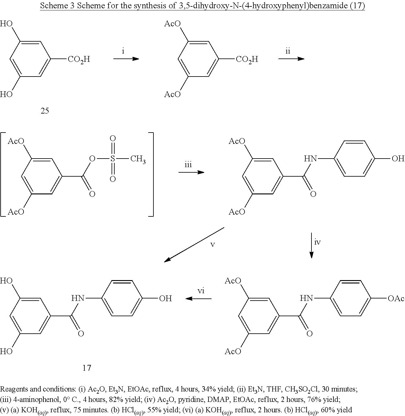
C1=C(O)C=C(O)C=C1[CO2H].C1=C([AcO])C=C([AcO])C=C1[CO2H].C1=C([AcO])C=C([AcO])C=C1C(=O)OS(=O)(=O)C.C1=C([AcO])C=C([AcO])C=C1C(=O)NC1=CC=C(O)C=C1.C1=C([AcO])C=C([AcO])C=C1C(=O)NC1=CC=C([OAc])C=C1.C1=C(O)C=C(O)C=C1C(=O)NC1=CC=C(O)C=C1
